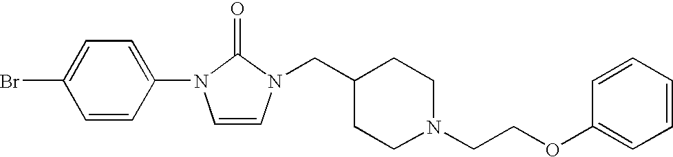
C1=CC(N2C=CN(CC3CCN(CCOC4=CC=CC=C4)CC3)C2=O)=CC=C1Br
